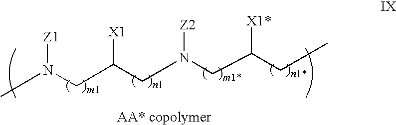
CN(CC(CN(CC(CC)[X1*])[Z2])[X1])[Z1]
